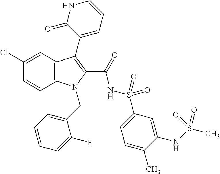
C1(Cl)=CC2=C(C=C1)N(CC1=CC=CC=C1F)C(C(=O)NS(=O)(=O)C1=CC=C(C)C(NS(C)(=O)=O)=C1)=C2C1=CC=CNC1=O
